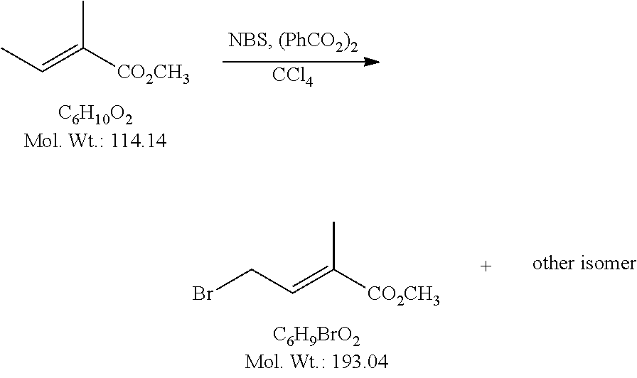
CC=C(C)[CO2CH3].[CCl4].C(C=C(C)[CO2CH3])Br
